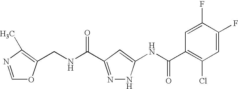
C(NC(=O)C1=NNC(NC(C2=C(Cl)C=C(F)C(F)=C2)=O)=C1)C1=C(C)N=CO1
